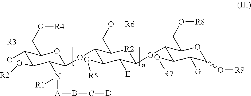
C1(O[R3])C(O[R2])C(N([R1])[A]BC[D])C(OC2C(O[R5])C([E])C(OC3C(O[R7])C([G])C(O[R9])OC3CO[R8])[R2]C2CO[R6])OC1CO[R4]
